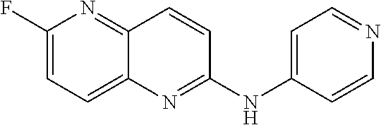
C1(F)=CC=C2C(=N1)C=CC(NC1=CC=NC=C1)=N2
